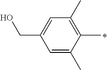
C1=C(C)C(C)=C(C)C=C1CO
